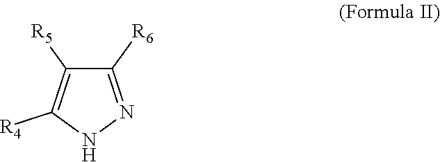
C1([R5])=C([R4])NN=C1[R6]
